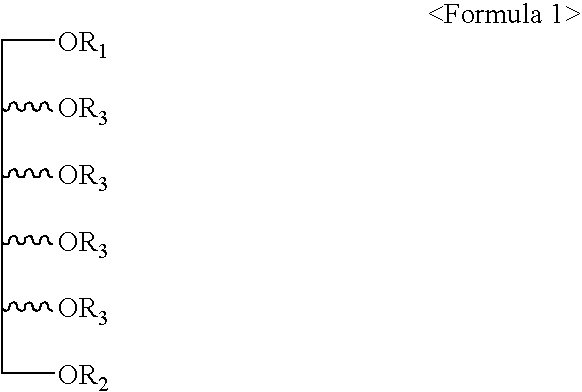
C(C([OR3])C([OR3])C([OR3])C([OR3])C[OR2])[OR1]
